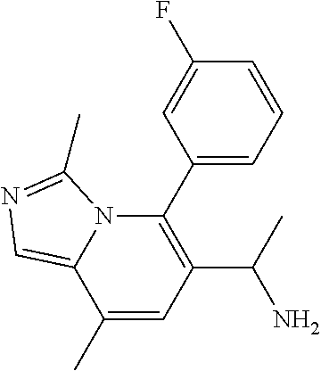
C1(C2=C(C(N)C)C=C(C)C3=CN=C(C)N23)=CC=CC(F)=C1
